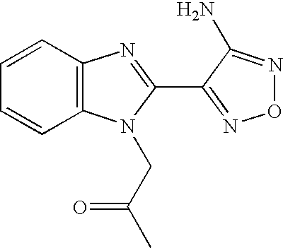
C1=CC2=C(C=C1)N(CC(C)=O)C(C1=NON=C1N)=N2
